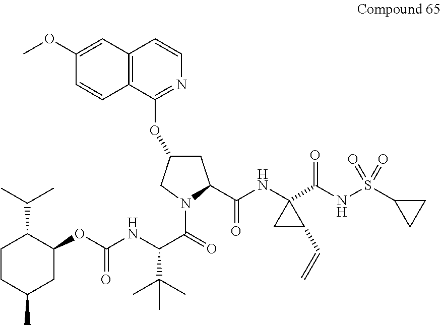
C12=C(C=CN=C1OC1CC(C(NC3(C(=O)NS(=O)(=O)C4CC4)CC3C=C)=O)N(C(=O)C(NC(OC3CC(C)CCC3C(C)C)=O)C(C)(C)C)C1)C=C(OC)C=C2
